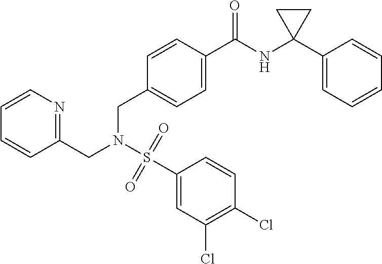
C1=CN=C(CN(S(C2=CC(Cl)=C(Cl)C=C2)(=O)=O)CC2=CC=C(C(NC3(C4=CC=CC=C4)CC3)=O)C=C2)C=C1
